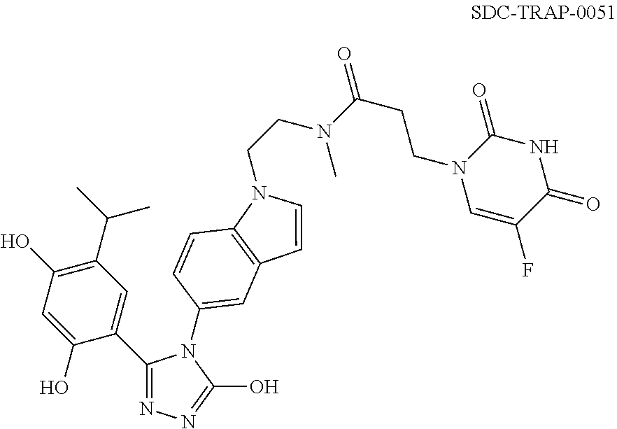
C1=C(O)C(C2=NN=C(O)N2C2=CC3=C(N(CCN(C(CCN4C=C(F)C(=O)NC4=O)=O)C)C=C3)C=C2)=CC(C(C)C)=C1O
